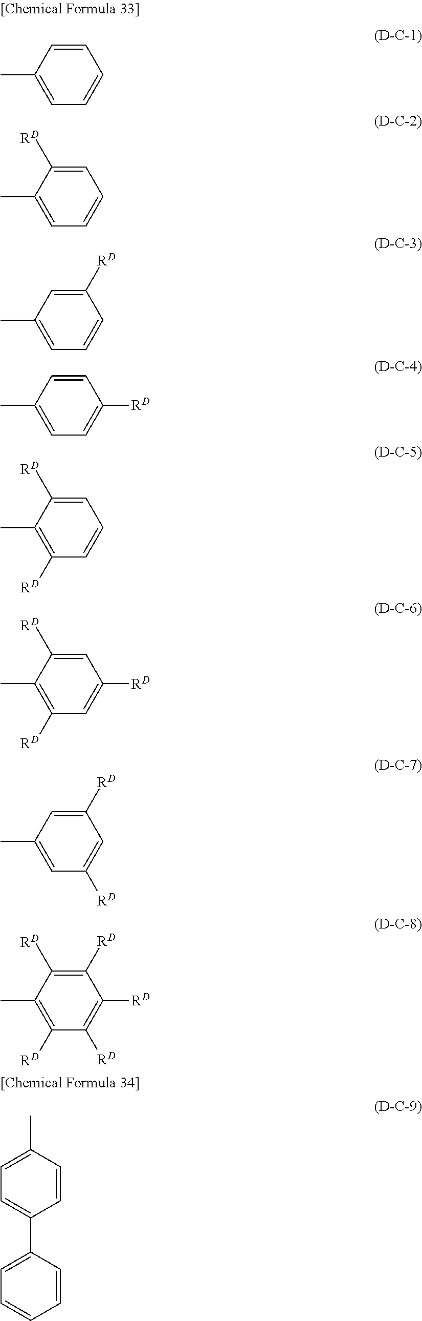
C1=CC(C)=CC=C1.C1=C([RD])C(C)=CC=C1.C1([RD])=CC(C)=CC=C1.C1=CC(C)=CC=C1[RD].C1=C([RD])C(C)=C([RD])C=C1.C1=C([RD])C(C)=C([RD])C=C1[RD].C1([RD])=CC(C)=CC([RD])=C1.C1([RD])=C([RD])C(C)=C([RD])C([RD])=C1[RD].C1=CC(C2=CC=CC=C2)=CC=C1C
